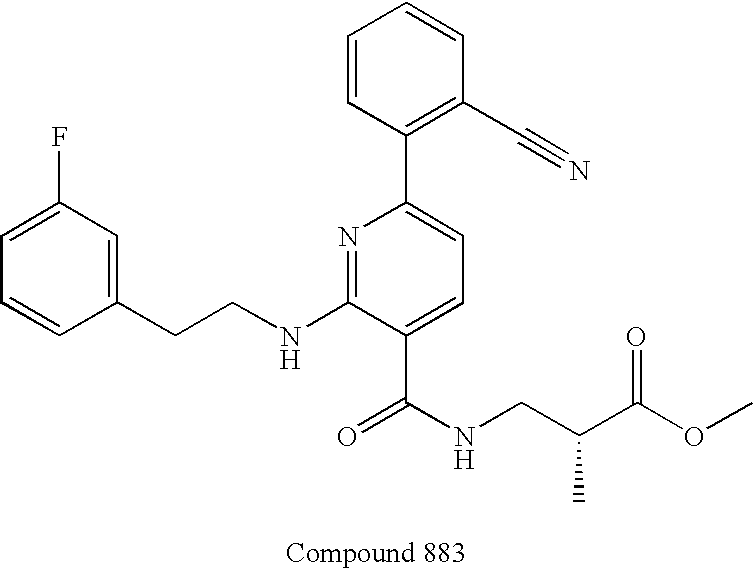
C1=CC(CCNC2=NC(C3=C(C#N)C=CC=C3)=CC=C2C(NCC(C(OC)=O)C)=O)=CC(F)=C1
